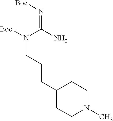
C1(CCCN([Boc])C(=N[Boc])N)CCN(C)CC1
